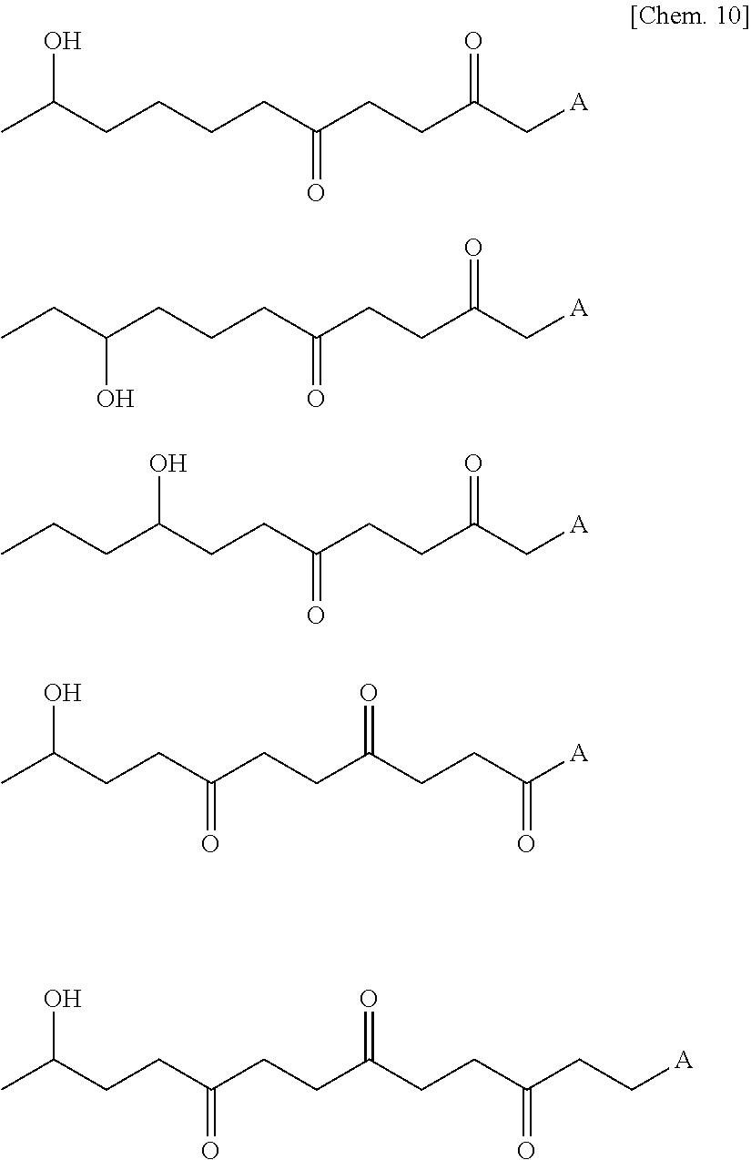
CC(CCCCC(CCC(C[A])=O)=O)O.CCCC(CCC(CCC(C[A])=O)=O)O.CC(CCC(CCC(CCC([A])=O)=O)=O)O.CCC(CCCC(CCC(C[A])=O)=O)O.CC(CCC(CCC(CCC(CC[A])=O)=O)=O)O
